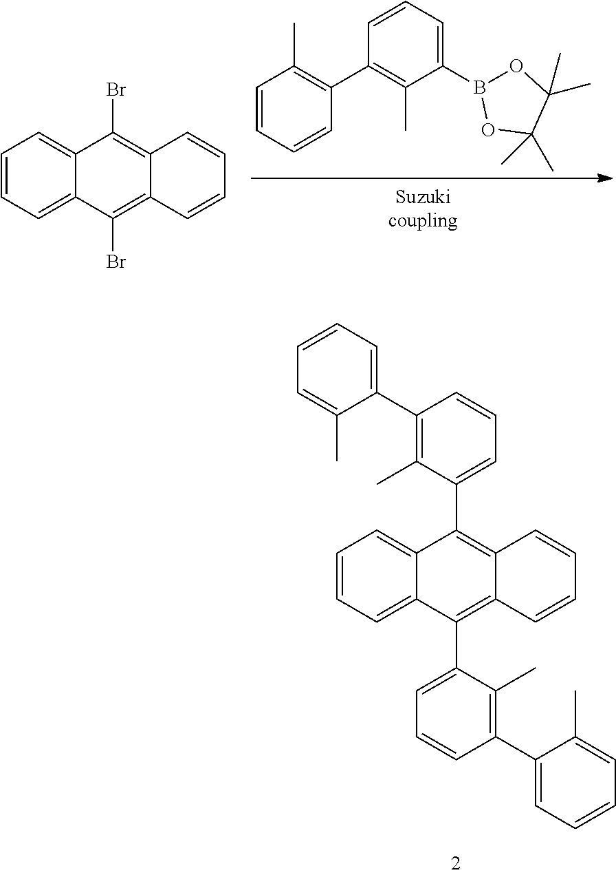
C1(C2=C(C)C(C3=C4C(=C(C5=CC=CC(C6=CC=CC=C6C)=C5C)C5=CC=CC=C53)C=CC=C4)=CC=C2)=CC=CC=C1C.C1=CC=C2C(=C1)C(Br)=C1C(=C2Br)C=CC=C1.C1=CC=CC(C2=C(C)C(B3OC(C)(C)C(C)(C)O3)=CC=C2)=C1C
